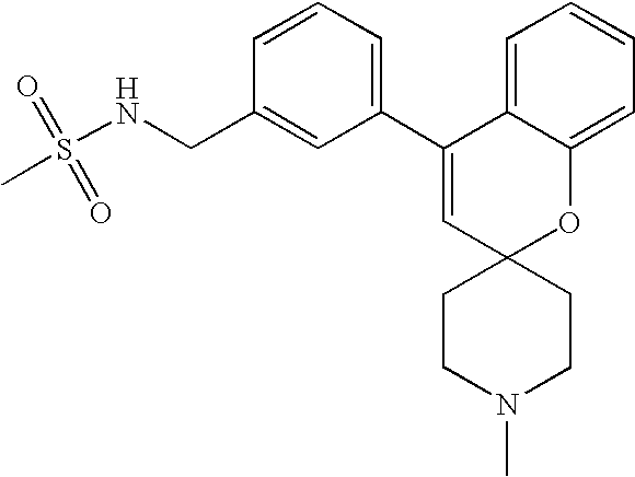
C1(C2=CC=CC(CNS(=O)(=O)C)=C2)=CC2(OC3=CC=CC=C13)CCN(C)CC2
